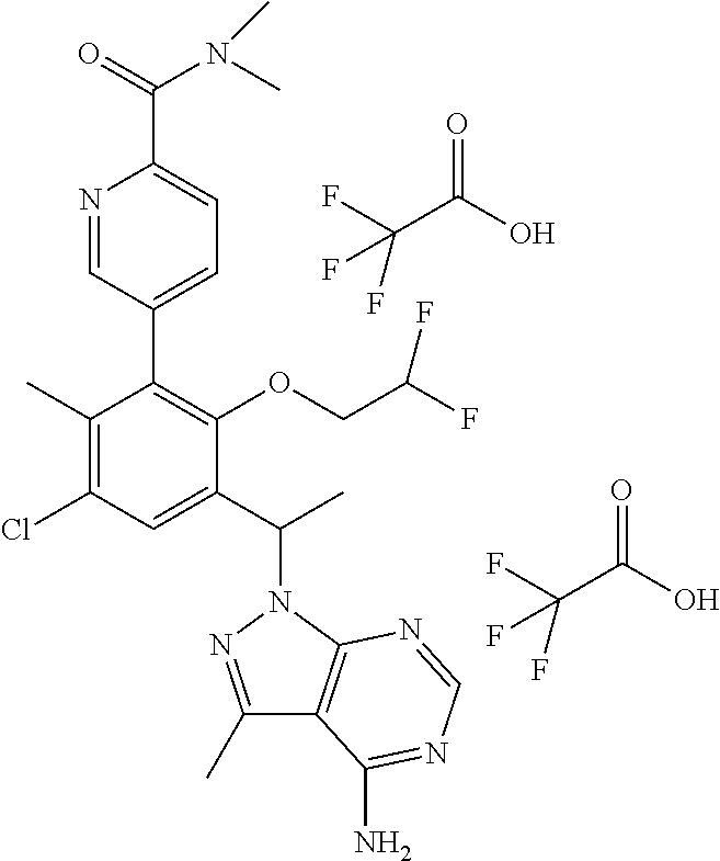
C1(C)=C(Cl)C=C(C(C)N2N=C(C)C3=C2N=CN=C3N)C(OCC(F)F)=C1C1=CC=C(C(=O)N(C)C)N=C1.C(C(O)=O)(F)(F)F.C(C(O)=O)(F)(F)F
